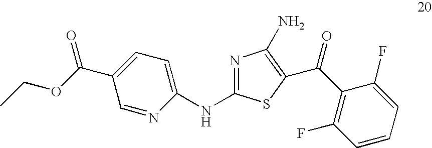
C(=O)(C1=C(F)C=CC=C1F)C1=C(N)N=C(NC2=CC=C(C(OCC)=O)C=N2)S1
